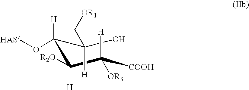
C(C(C([COOH])([H])[OR3])([R2O])[H])(C(O)([H])C[OR1])(O[HAS])[H]
